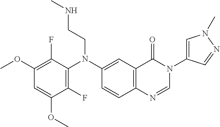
C1(OC)=C(F)C(N(C2=CC3=C(C=C2)N=CN(C2=CN(C)N=C2)C3=O)CCNC)=C(F)C(OC)=C1
